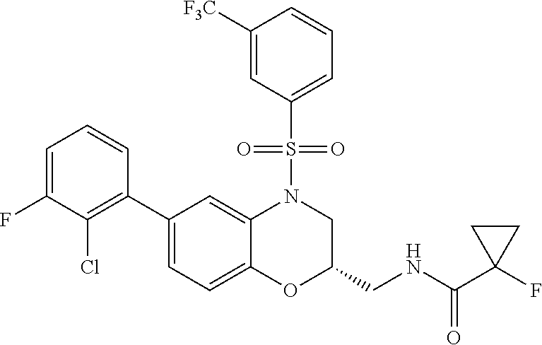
C1=C(F)C(Cl)=C(C2=CC=C3C(=C2)N(S(C2=CC=CC([F3C])=C2)(=O)=O)CC(CNC(=O)C2(F)CC2)O3)C=C1
